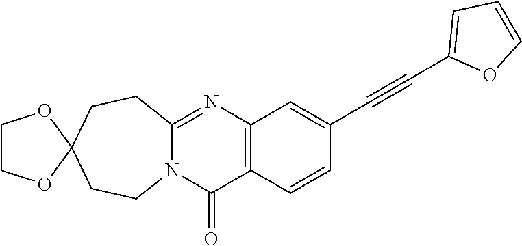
N12C(=NC3=C(C1=O)C=CC(C#CC1=CC=CO1)=C3)CCC1(CC2)OCCO1
